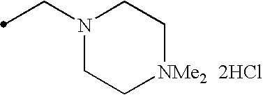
N1(CC)CC[NMe2]CC1.[2HCl]
